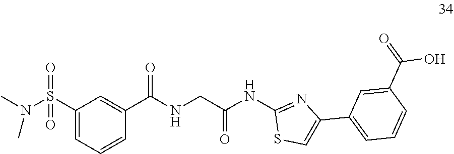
N(S(=O)(=O)C1=CC=CC(C(=O)NCC(NC2=NC(C3=CC=CC(C(=O)O)=C3)=CS2)=O)=C1)(C)C
